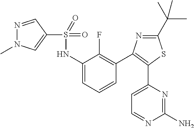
C1(S(NC2=CC=CC(C3=C(C4=CC=NC(N)=N4)SC(C(C)(C)C)=N3)=C2F)(=O)=O)=CN(C)N=C1
